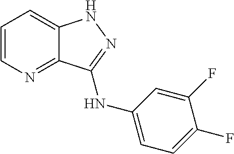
C1=CN=C2C(=C1)NN=C2NC1=CC=C(F)C(F)=C1
